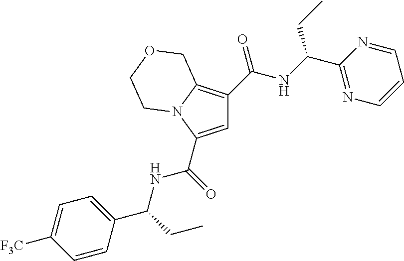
C1=C(C(=O)NC(CC)C2=CC=C([F3C])C=C2)N2C(=C1C(=O)NC(C1=NC=CC=N1)CC)COCC2
